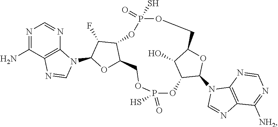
N1=C(N)C2=C(N=C1)N(C1OC3C(C1F)OP(S)(=O)OCC1OC(N4C=NC5=C4N=CN=C5[NH2])C(OP(=O)(S)OC3)C1O)C=N2
